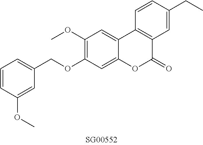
O(C1=C(OC)C=C2C(=C1)OC(=O)C1=C2C=CC(CC)=C1)CC1=CC=CC(OC)=C1
